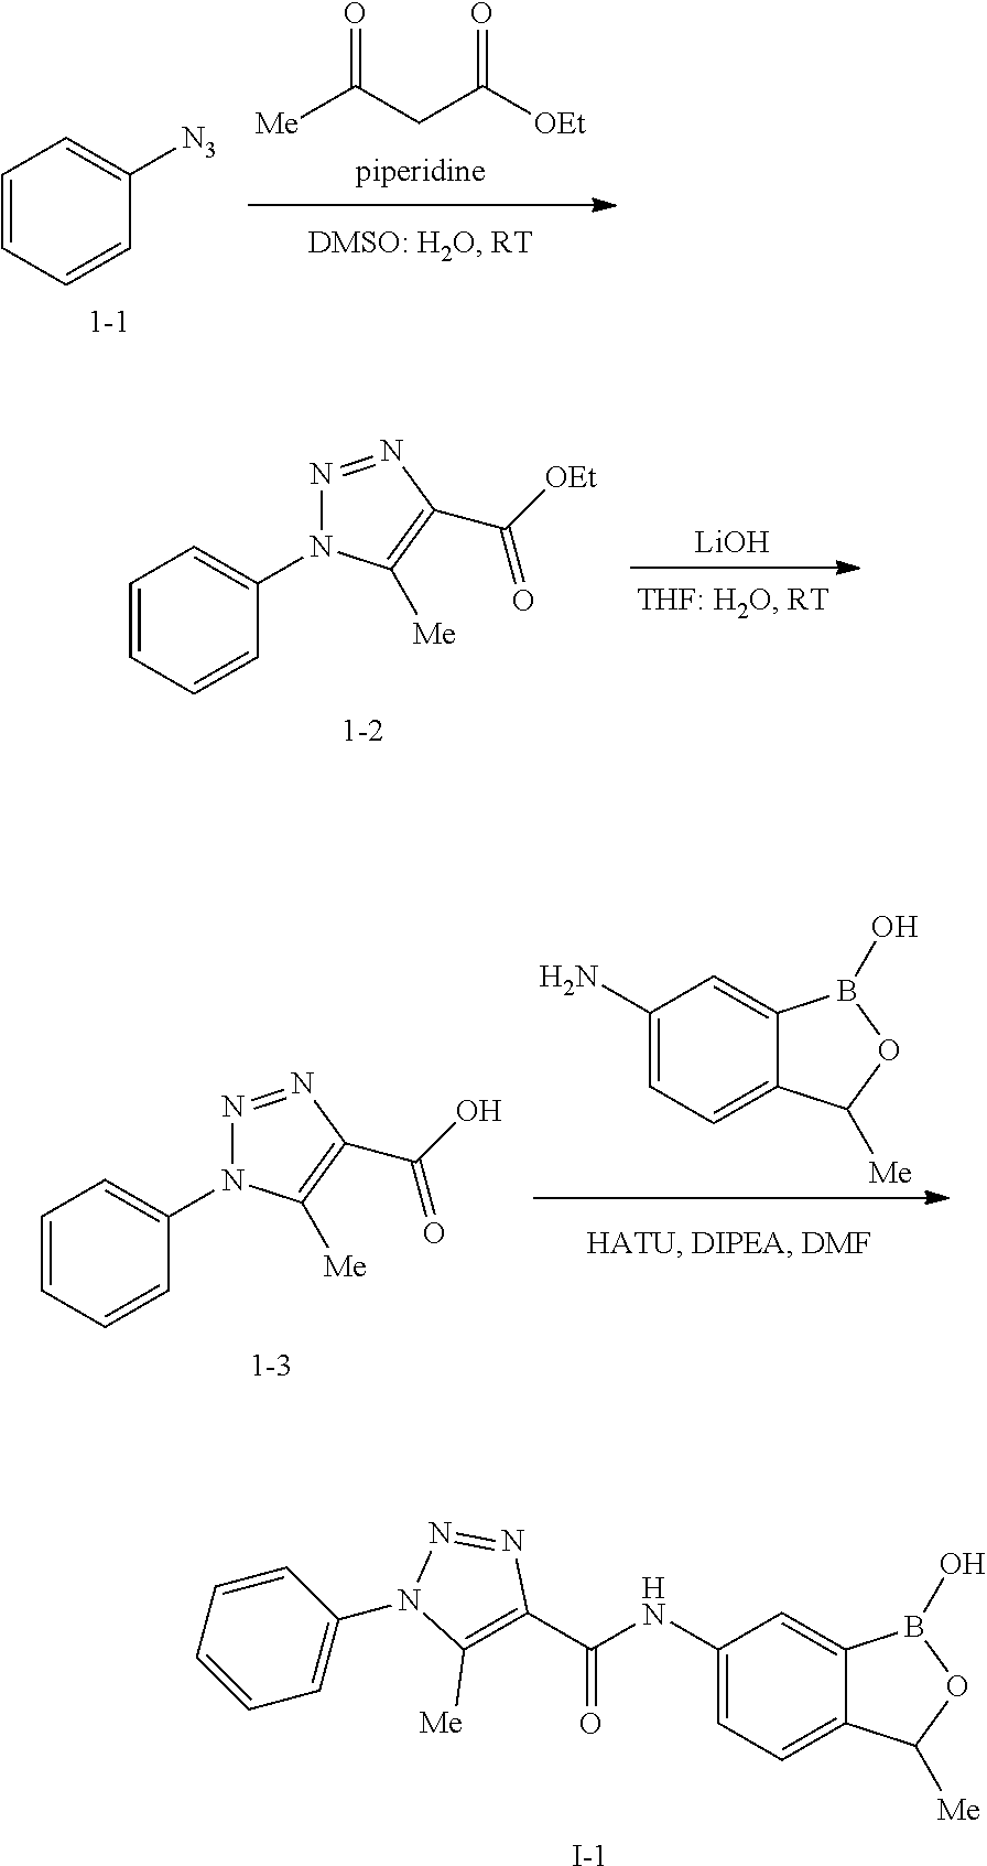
[Me]C(=O)CC([OEt])=O.C1=CC=CC([N3])=C1.[1-2].[LiOH].C1=CC=CC(N2N=NC(C([OEt])=O)=C2[Me])=C1.NC1=CC=C2C(=C1)B(O)OC2[Me].C1=CC=CC(N2N=NC(C(O)=O)=C2[Me])=C1.C1=CC=CC(N2C([Me])=C(C(NC3=CC=C4C(=C3)B(O)OC4[Me])=O)N=N2)=C1.[I-]
